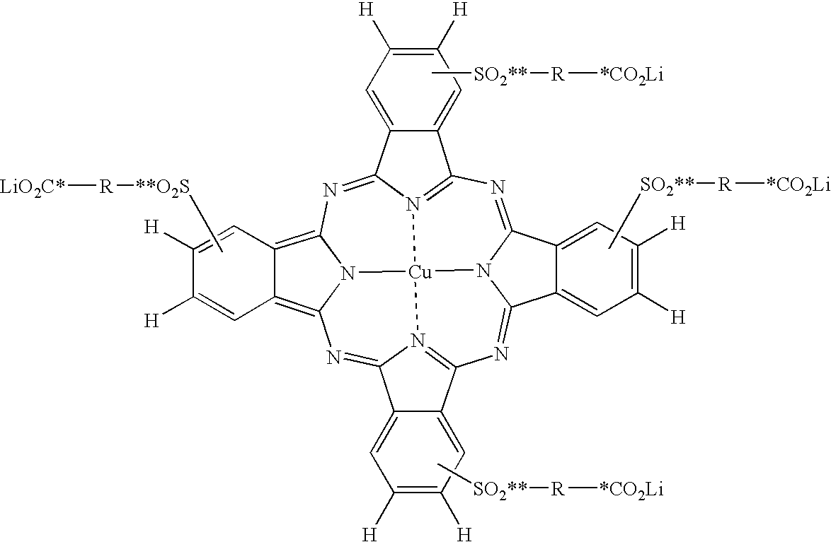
N1=C2N3C(=NC4=N5C(=NC6=C7C(=C8N6[Cu]35N3=C1C1=CC([H])=C([H])C=C1C3=N8)C=C([H])C([H])=C7)C1=CC([H])=C([H])C=C41)C1=CC([H])=C([H])C=C21.C[**O2S][R][LiO2C*].C[SO2**][R][*CO2Li].C[SO2**][R][*CO2Li].C[SO2**][R][*CO2Li]
